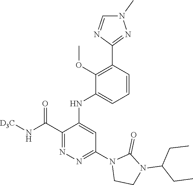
C1=CC(C2=NN(C)C=N2)=C(OC)C(NC2=CC(N3CCN(C(CC)CC)C3=O)=NN=C2C(N[D3C])=O)=C1
